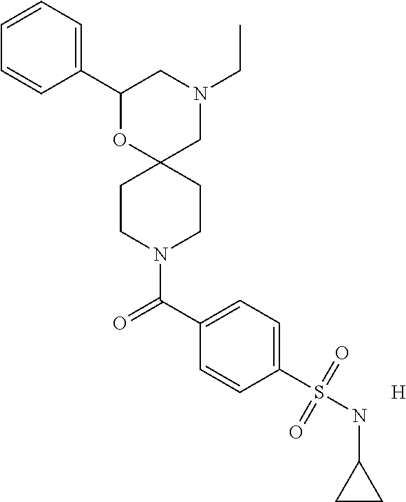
N1(CC)CC2(OC(C3=CC=CC=C3)C1)CCN(C(C1=CC=C(S(NC3CC3)(=O)=O)C=C1)=O)CC2.[H]
